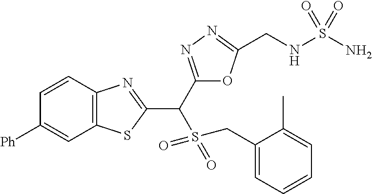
C12=C(C=CC([Ph])=C1)N=C(C(C1=NN=C(CNS(N)(=O)=O)O1)S(=O)(=O)CC1=CC=CC=C1C)S2
